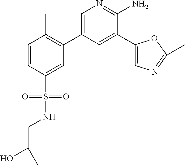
C1=C(C2=C(C)C=CC(S(NCC(O)(C)C)(=O)=O)=C2)C=C(C2=CN=C(C)O2)C(N)=N1
